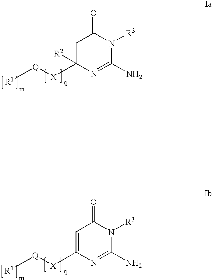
[R1][Q][X]C1([R2])N=C(N)N([R3])C(=O)C1.[R1][Q][X]C1=CC(=O)N([R3])C(N)=N1
